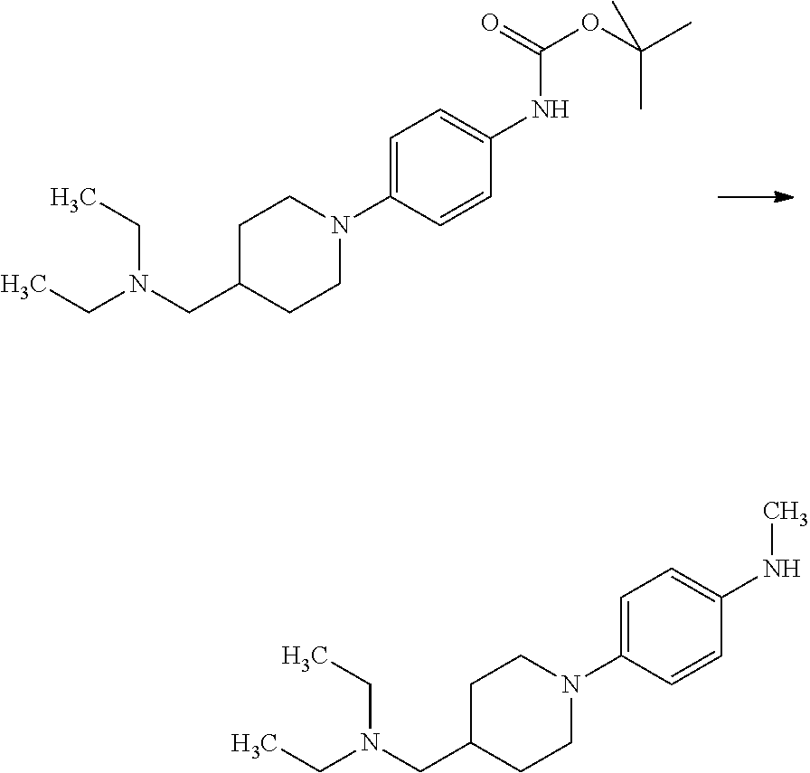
C1=C(N2CCC(CN(CC)CC)CC2)C=CC(NC(OC(C)(C)C)=O)=C1.C1=C(N2CCC(CN(CC)CC)CC2)C=CC(NC)=C1
